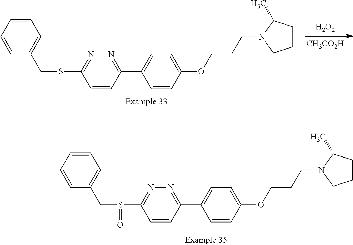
[H2O2].[CH3CO2H].C1=CC(OCCCN2C(C)CCC2)=CC=C1C1=NN=C(SCC2=CC=CC=C2)C=C1.C1=CC(OCCCN2C(C)CCC2)=CC=C1C1=NN=C(S(CC2=CC=CC=C2)=O)C=C1
